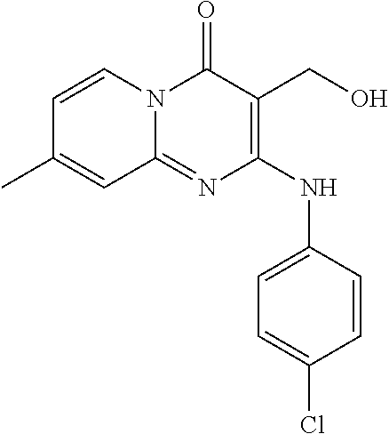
C1=CC(C)=CC2=NC(NC3=CC=C(Cl)C=C3)=C(CO)C(=O)N12
